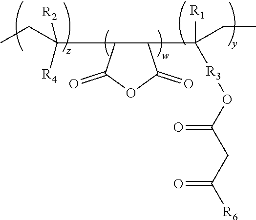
CCC(C1C(C(CC)([R1])[R3]OC(CC([R6])=O)=O)C(=O)OC1=O)([R2])[R4]
